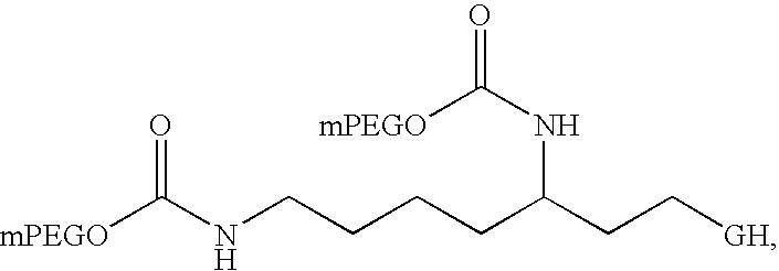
[mPEGO]C(NCCCCC(CC[GH])NC(=O)[mPEGO])=O
